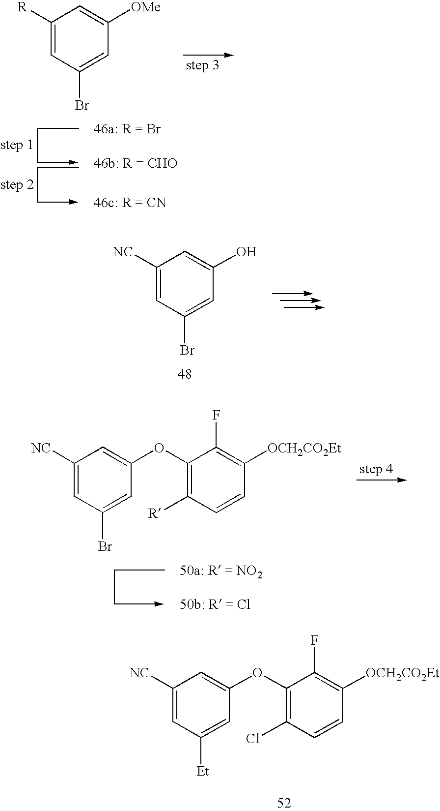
C1(OC2=CC([NC])=CC(Br)=C2)=C([R])C=CC([OCH2CO2Et])=C1F.[OMe]C1=CC([R])=CC(Br)=C1.OC1=CC([NC])=CC(Br)=C1.C1(OC2=CC([NC])=CC([Et])=C2)=C(Cl)C=CC([OCH2CO2Et])=C1F
